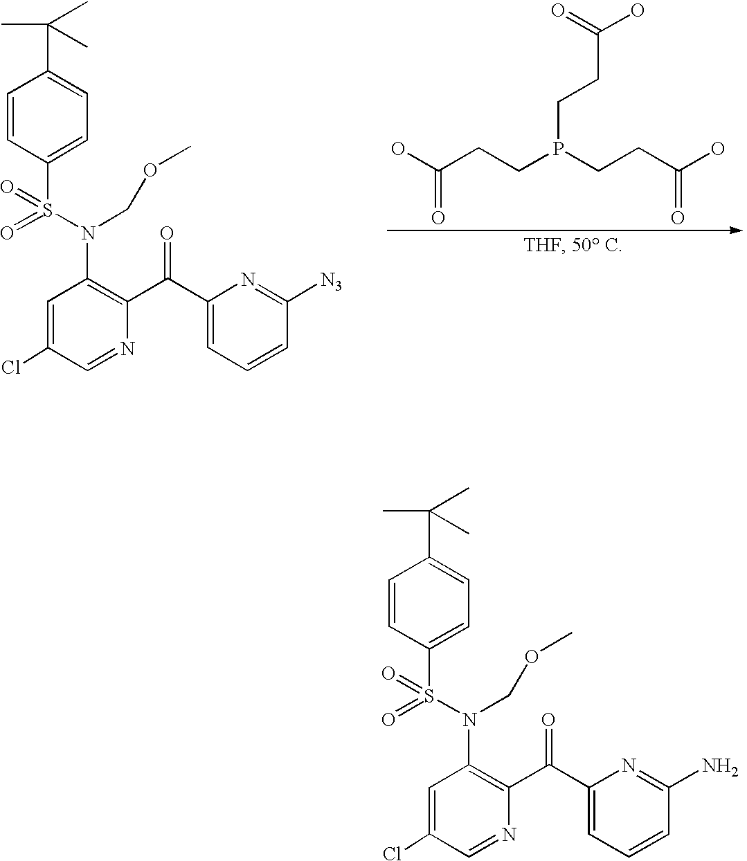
C(P(CCC(O)=O)CCC(=O)O)CC(O)=O.C1=CC(S(N(C2=C(C(C3=CC=CC([N3])=N3)=O)N=CC(Cl)=C2)COC)(=O)=O)=CC=C1C(C)(C)C.C1=CC(S(N(C2=C(C(C3=CC=CC(N)=N3)=O)N=CC(Cl)=C2)COC)(=O)=O)=CC=C1C(C)(C)C
